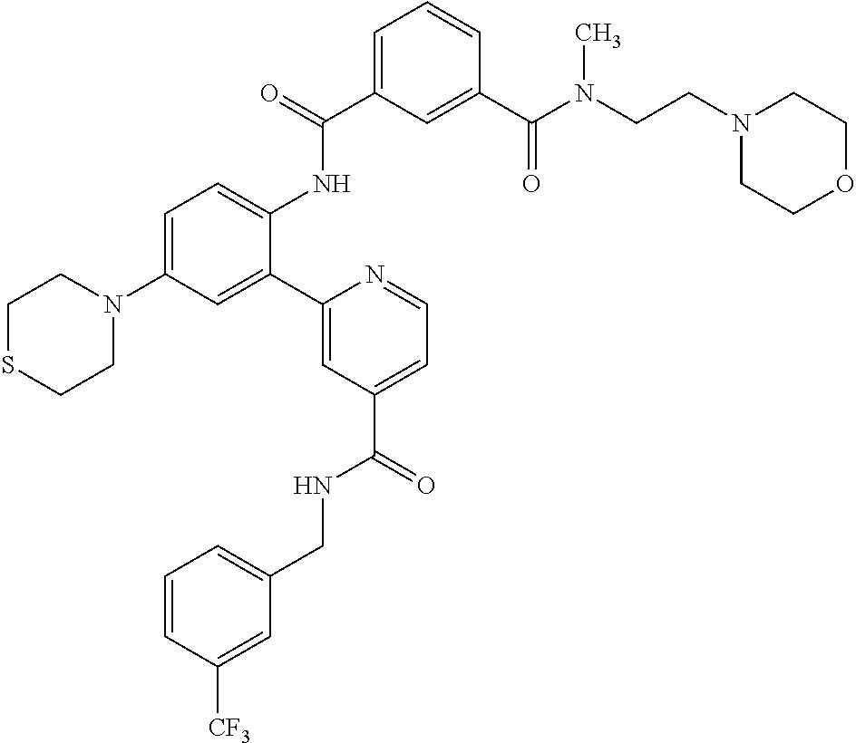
C1=C(C(=O)NC2=CC=C(N3CCSCC3)C=C2C2=CC(C(NCC3=CC=CC([CF3])=C3)=O)=CC=N2)C=C(C(N(CCN2CCOCC2)C)=O)C=C1
